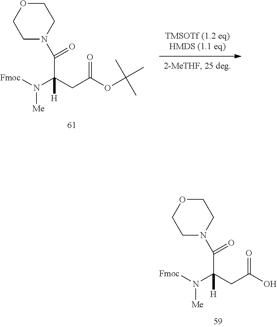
[Fmoc]N(C(CC(=O)O)(C(N1CCOCC1)=O)[H])[Me].[Fmoc]N(C(CC(=O)OC(C)(C)C)(C(N1CCOCC1)=O)[H])[Me]
